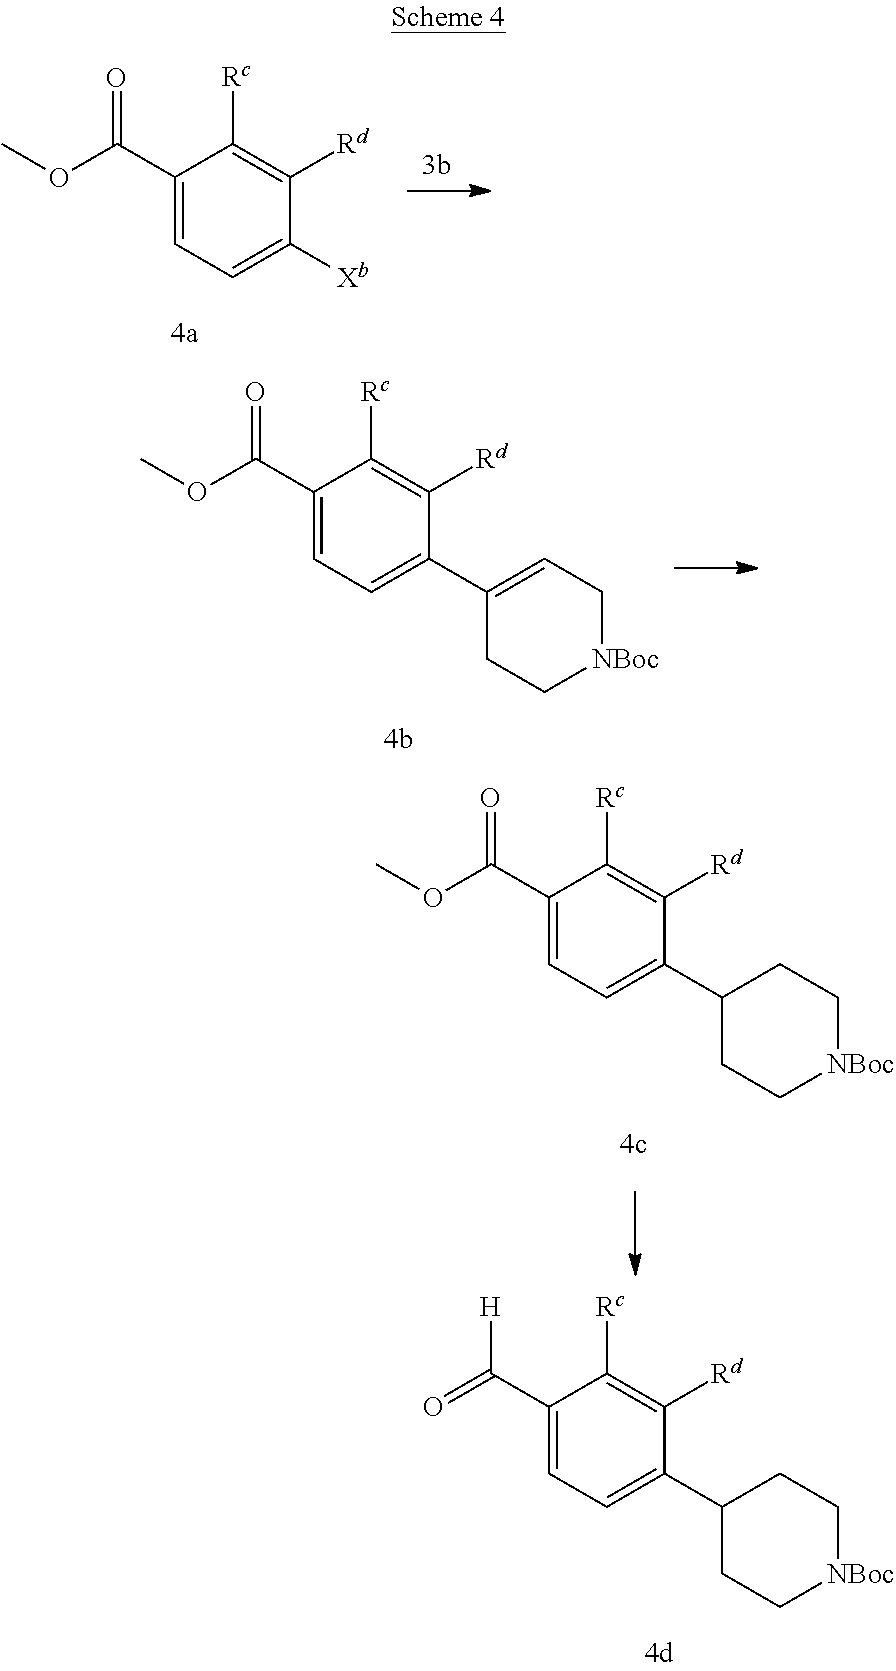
C1(C(=O)OC)=CC=C([Xb])C([Rd])=C1[Rc].C1(C(=O)OC)=CC=C(C2=CC[NBoc]CC2)C([Rd])=C1[Rc].C1(C(=O)OC)=CC=C(C2CC[NBoc]CC2)C([Rd])=C1[Rc].C1(C([H])=O)=CC=C(C2CC[NBoc]CC2)C([Rd])=C1[Rc]
